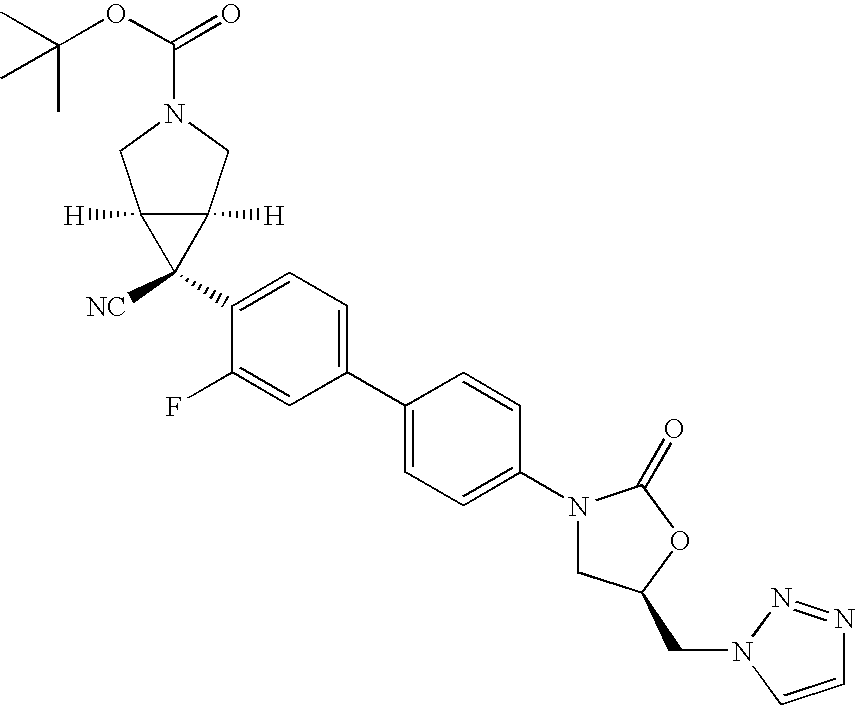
C1(N2CC(CN3C=CN=N3)OC2=O)=CC=C(C2=CC=C(C3([NC])C4([H])C3([H])CN(C(OC(C)(C)C)=O)C4)C(F)=C2)C=C1
